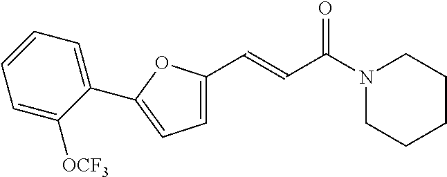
C1CCN(C(C=CC2=CC=C(C3=CC=CC=C3[OCF3])O2)=O)CC1
